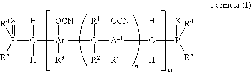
P(C([H])([H])[Ar1]([OCN])([R3])C([R1])([R2])[Ar1]([OCN])([R4])C([H])([H])P([R4])(=[X])[R5])([R4])(=[X])[R5]
